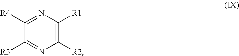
C1([R2])=C([R1])N=C([R4])C([R3])=N1
